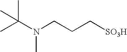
CC(N(CCC[SO3H])C)(C)C
